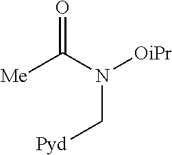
C(N(C([Me])=O)[OiPr])[Pyd]
